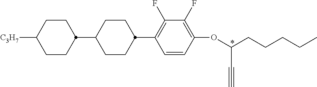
C1CC([C3H7])CCC1C1CCC(C2=C(F)C(F)=C(OC(CCCCC)C#C)C=C2)CC1
